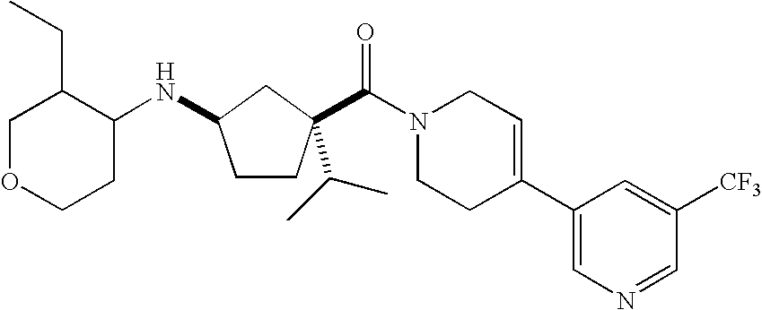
N(C1CCC(C(=O)N2CCC(C3=CN=CC([CF3])=C3)=CC2)(C(C)C)C1)C1C(CC)COCC1
